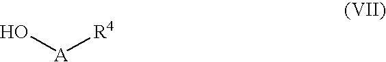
O[A][R4]
